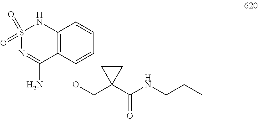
S1(=O)(=O)N=C(N)C2=C(N1)C=CC=C2OCC1(C(NCCC)=O)CC1
